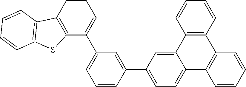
C1=CC=CC2=C1C1=CC=C(C3=CC(C4=CC=CC5=C4SC4=C5C=CC=C4)=CC=C3)C=C1C1=C2C=CC=C1
